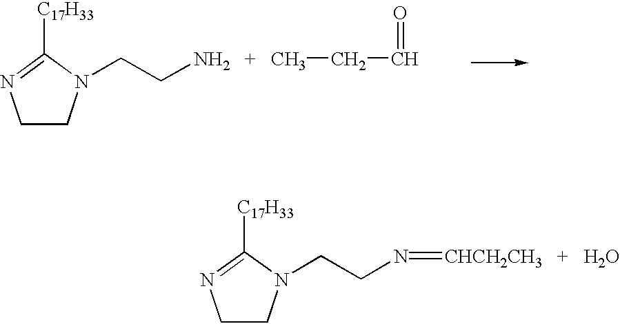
C1CN(CC[NH2   +   CH3]CC=O)C([C17H33])=N1.C1CN(CCN=[CHCH2CH3   +   H2O])C([C17H33])=N1
